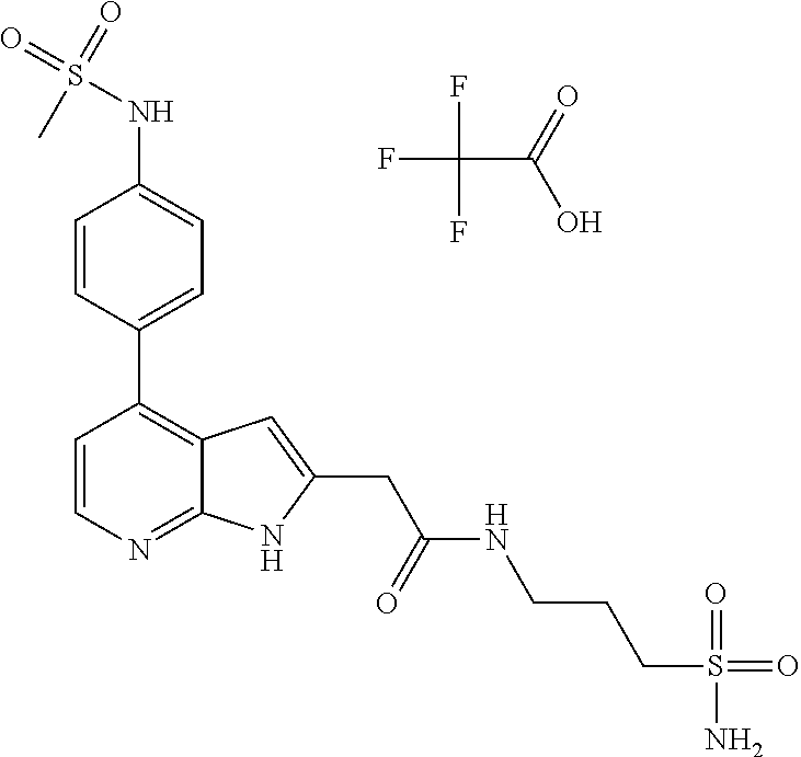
C1=CC(C2=C3C(=NC=C2)NC(CC(NCCCS(=O)(N)=O)=O)=C3)=CC=C1NS(=O)(C)=O.FC(F)(F)C(=O)O
